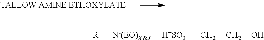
[R][N-(EO)X&Y].[H+SO3]CCO
